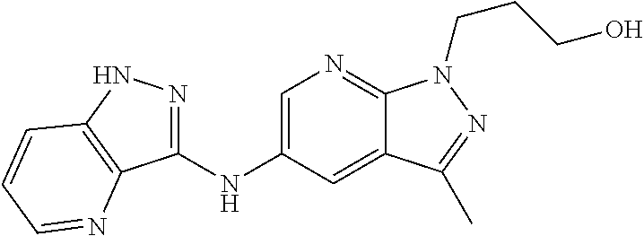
C1(NC2=CN=C3C(=C2)C(C)=NN3CCCO)=NNC2=C1N=CC=C2
